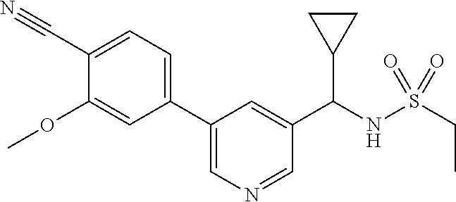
C1(C(NS(CC)(=O)=O)C2CC2)=CC(C2=CC=C(C#N)C(OC)=C2)=CN=C1
